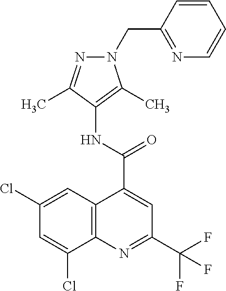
C12=C(N=C(C(F)(F)F)C=C1C(=O)NC1=C(C)N(CC3=NC=CC=C3)N=C1C)C(Cl)=CC(Cl)=C2
